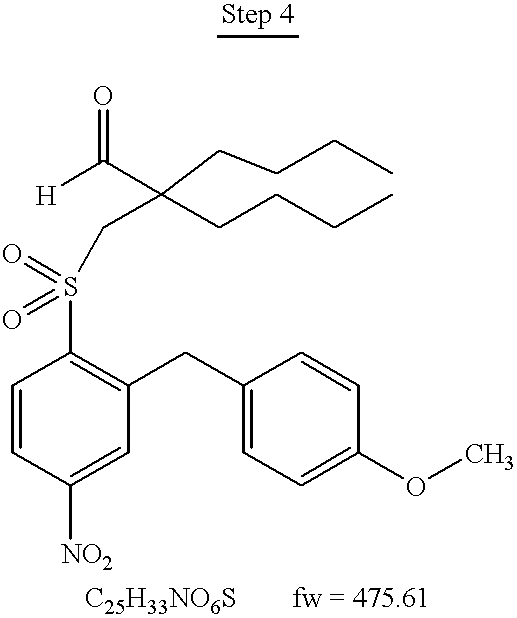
C1=CC([NO2])=CC(CC2=CC=C(OC)C=C2)=C1S(CC(CCCC)(C([H])=O)CCCC)(=O)=O
